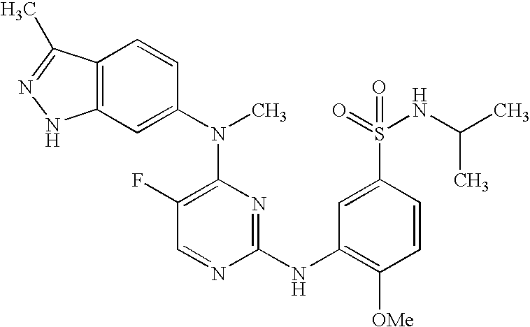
C12=C(C=C(N(C3=C(F)C=NC(NC4=C([OMe])C=CC(S(NC(C)C)(=O)=O)=C4)=N3)C)C=C1)NN=C2C
